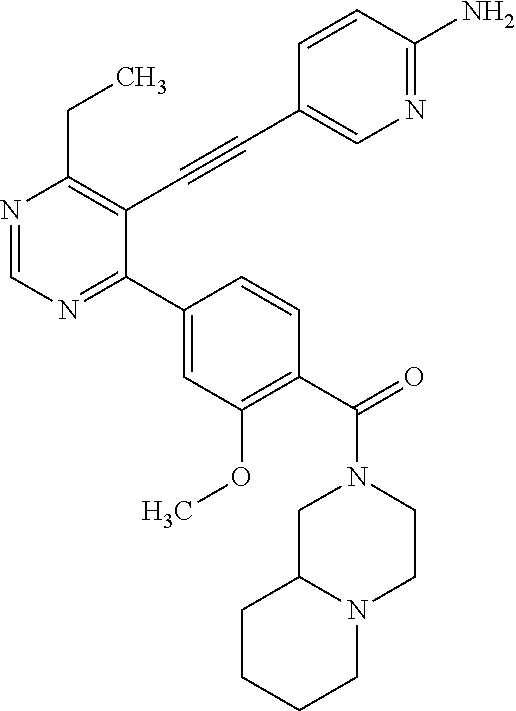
N1=CN=C(C2=CC(OC)=C(C(N3CC4N(CC3)CCCC4)=O)C=C2)C(C#CC2=CN=C(N)C=C2)=C1CC
